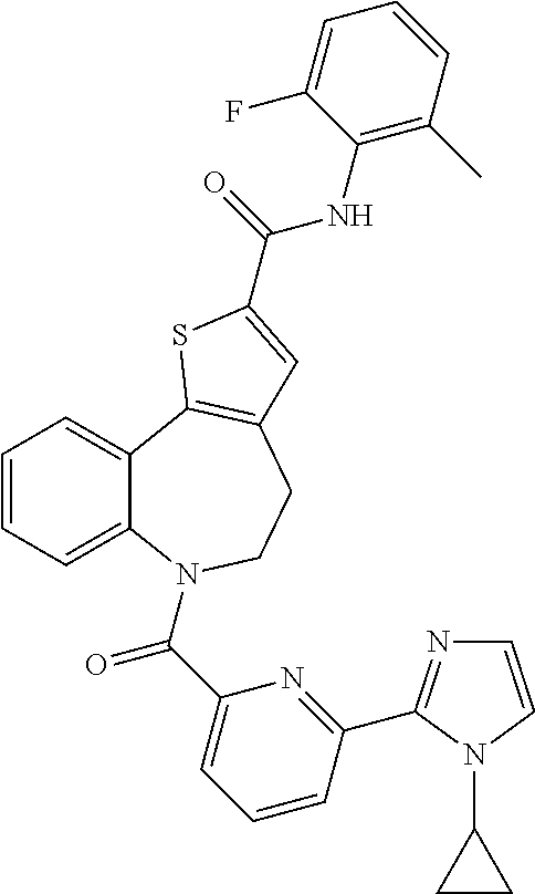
C1=CC=C2C(=C1)C1=C(CCN2C(C2=CC=CC(C3=NC=CN3C3CC3)=N2)=O)C=C(C(=O)NC2=C(C)C=CC=C2F)S1
